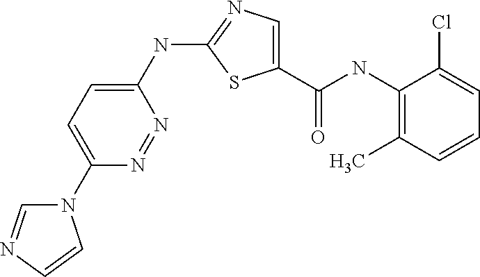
C1(NC2=NC=C(C(NC3=C(C)C=CC=C3Cl)=O)S2)=CC=C(N2C=NC=C2)N=N1
